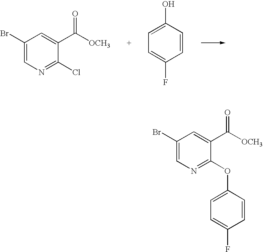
C1(Br)=CN=C(Cl)C(C([OCH3])=O)=C1.C1=C(O)C=CC(F)=C1.C1(Br)=CN=C(OC2=CC=C(F)C=C2)C(C([OCH3])=O)=C1
